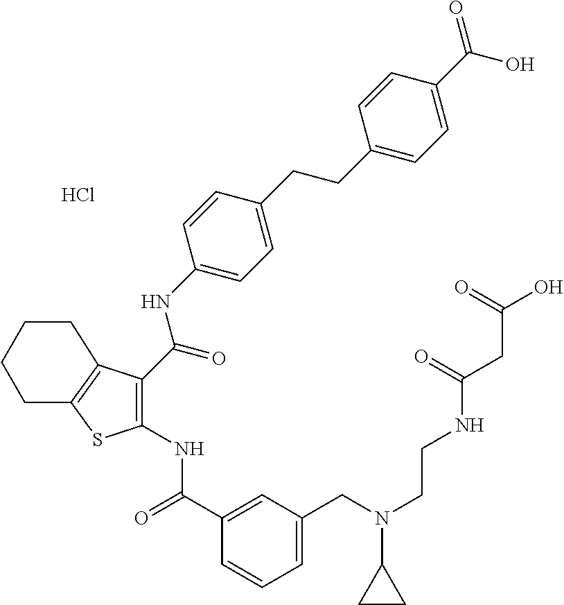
Cl.C1(C(=O)NC2=C(C(NC3=CC=C(CCC4=CC=C(C(O)=O)C=C4)C=C3)=O)C3=C(S2)CCCC3)=CC(CN(CCNC(CC(O)=O)=O)C2CC2)=CC=C1
